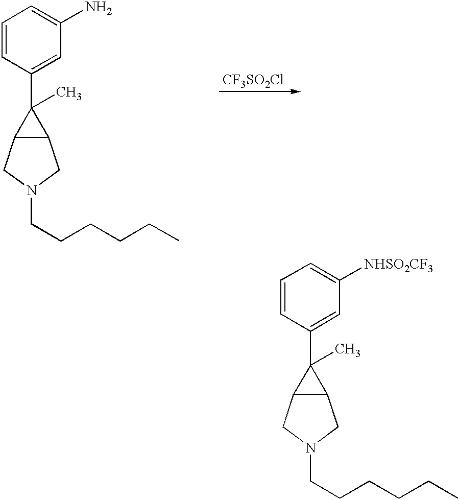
C1=CC(C2(C)C3C2CN(CCCCCC)C3)=CC([NHSO2CF3])=C1.[CF3SO2Cl].C1=CC(C2(C)C3C2CN(CCCCCC)C3)=CC(N)=C1
